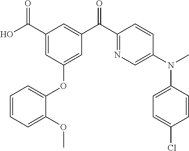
C1(C(O)=O)=CC(OC2=CC=CC=C2OC)=CC(C(C2=NC=C(N(C)C3=CC=C(Cl)C=C3)C=C2)=O)=C1
